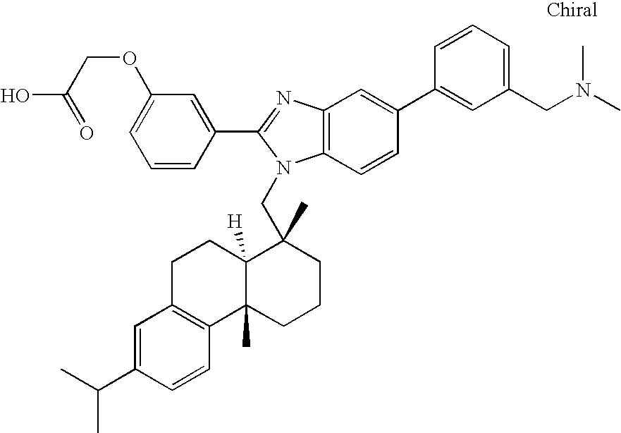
C1=CC(C2=NC3=C(N2CC2(C)C4([H])C(C)(CCC2)C2=C(CC4)C=C(C(C)C)C=C2)C=CC(C2=CC(CN(C)C)=CC=C2)=C3)=CC(OCC(=O)O)=C1
